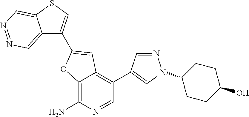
C12=C(N)N=CC(C3=CN(C4CCC(O)CC4)N=C3)=C1C=C(C1=CSC3=CN=NC=C13)O2
